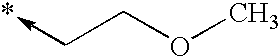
COCC->*
